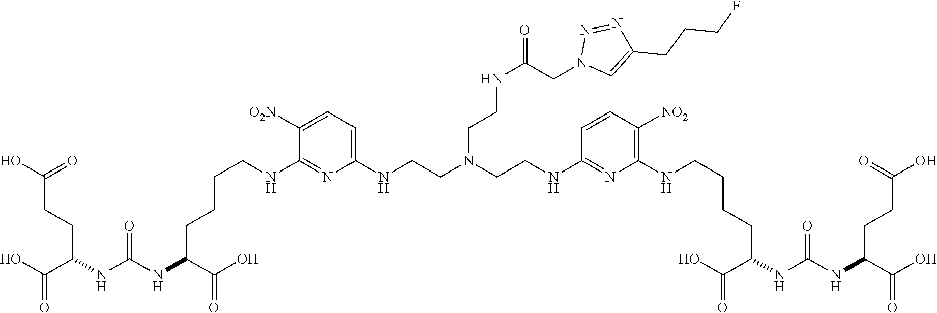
OC(=O)CCC(C(=O)O)NC(NC(C(O)=O)CCCCNC1=NC(NCCN(CCNC(=O)CN2C=C(CCCF)N=N2)CCNC2=NC(NCCCCC(NC(NC(CCC(O)=O)C(=O)O)=O)C(O)=O)=C([NO2])C=C2)=CC=C1[O2N])=O
